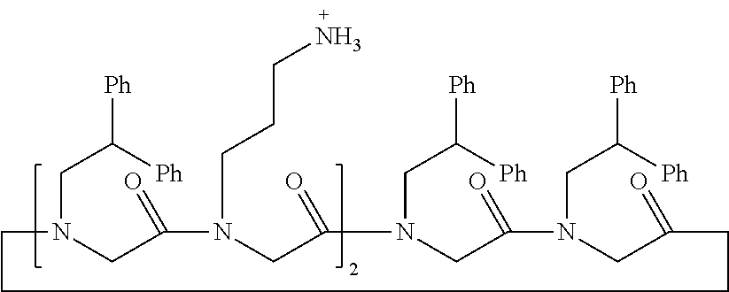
C1N(CC([Ph])[Ph])CC(=O)N(CCCN)CC(=O)N(CC([Ph])[Ph])CC(=O)N(CC([Ph])[Ph])CC(=O)CCC1
